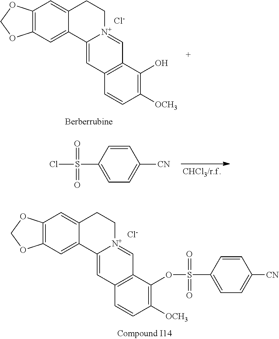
C1([OCH3])=C(O)C2=C(C=C1)C=C1[N+](=C2)CCC2=CC3=C(C=C12)OCO3.[Cl-].ClS(C1=CC=C([CN])C=C1)(=O)=O.C1([OCH3])=C(OS(C2=CC=C([CN])C=C2)(=O)=O)C2=C(C=C1)C=C1[N+](=C2)CCC2=CC3=C(C=C12)OCO3.[Cl-]
